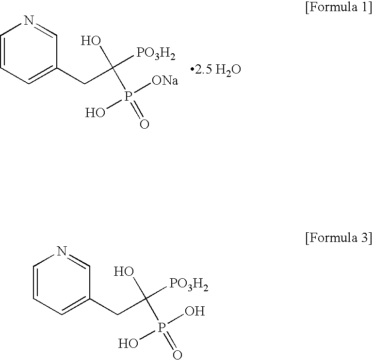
C1=CC=C(CC([PO3H2])(O)P(=O)([ONa])O)C=N1.C1=CC=C(CC([PO3H2])(O)P(=O)(O)O)C=N1
